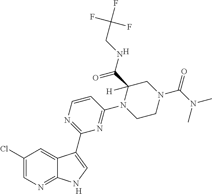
[H].C1=CN=C(C2=CNC3=NC=C(Cl)C=C32)N=C1N1CCN(C(N(C)C)=O)CC1(C(NCC(F)(F)F)=O)[H].[H]
